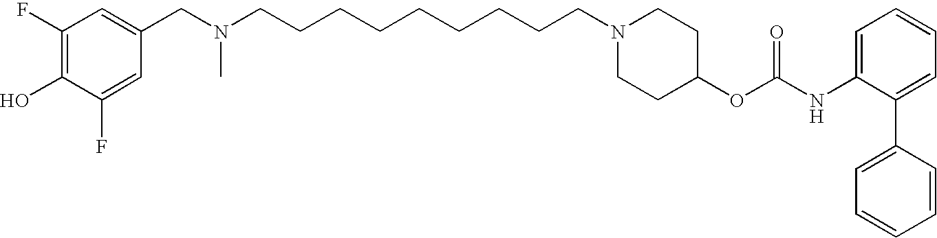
C1(F)=C(O)C(F)=CC(CN(CCCCCCCCCN2CCC(OC(NC3=CC=CC=C3C3=CC=CC=C3)=O)CC2)C)=C1
